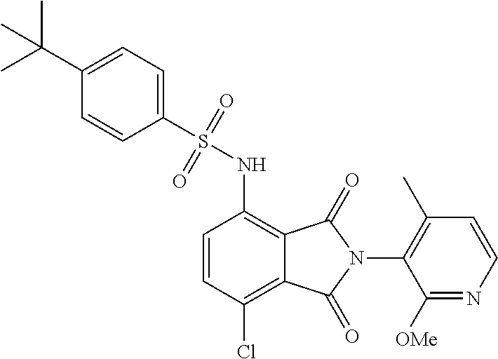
C1(S(NC2=C3C(=C(Cl)C=C2)C(=O)N(C2=C(C)C=CN=C2[OMe])C3=O)(=O)=O)=CC=C(C(C)(C)C)C=C1
